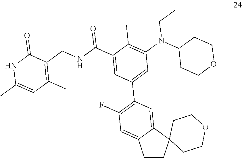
N(CC)(C1=C(C)C(C(NCC2=C(C)C=C(C)NC2=O)=O)=CC(C2=C(F)C=C3C(=C2)C2(CC3)CCOCC2)=C1)C1CCOCC1
